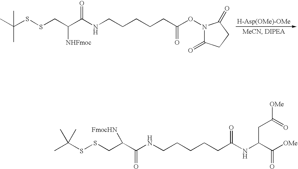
[H-Asp(OMe)-OMe].CC(SSCC(C(NCCCCCC(ON1C(=O)CCC1=O)=O)=O)[NHFmoc])(C)C.CC(SSCC(C(NCCCCCC(NC(C([OMe])=O)CC([OMe])=O)=O)=O)[FmocHN])(C)C
